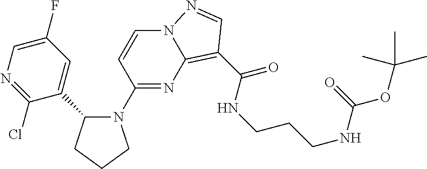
C1(F)=CN=C(Cl)C(C2N(C3=NC4=C(C(NCCCNC(OC(C)(C)C)=O)=O)C=NN4C=C3)CCC2)=C1
